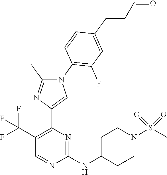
C1(C(F)(F)F)=C(C2=CN(C3=C(F)C=C(CCC=O)C=C3)C(C)=N2)N=C(NC2CCN(S(C)(=O)=O)CC2)N=C1
